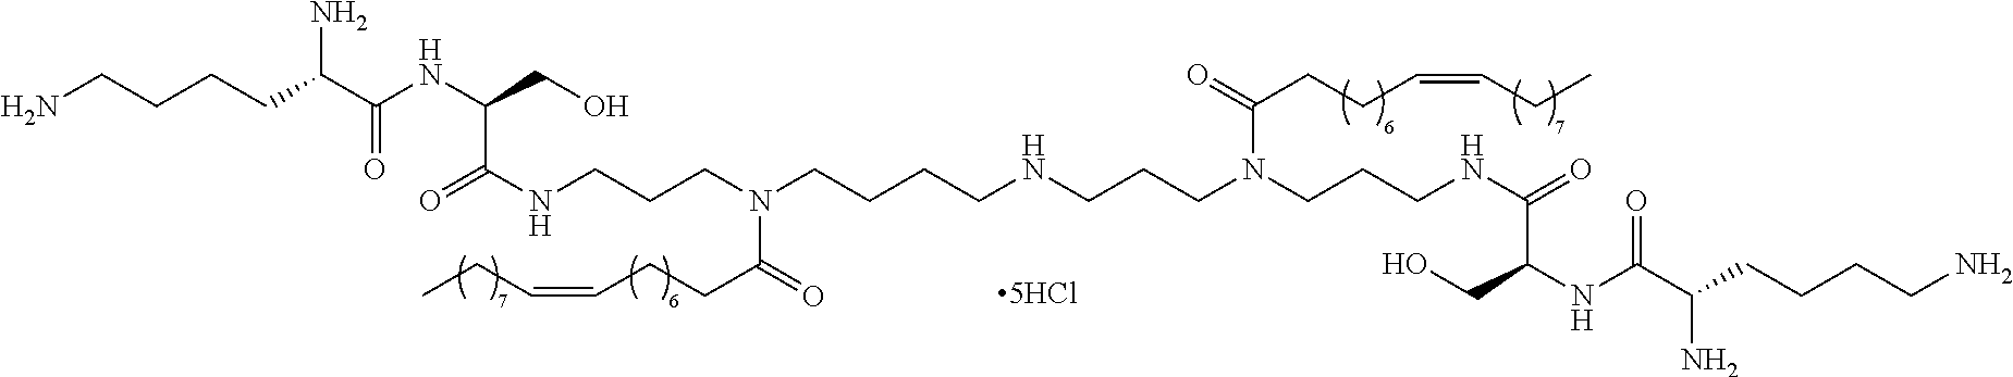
C(NCCCN(CCCCNCCCN(CCCNC(=O)C(NC(C(CCCCN)N)=O)CO)C(=O)CCC=CCC)C(=O)CCC=CCC)(=O)C(NC(C(N)CCCCN)=O)CO
